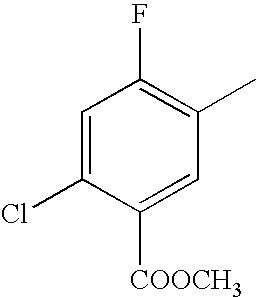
C1=C(Cl)C([COOCH3])=CC(C)=C1F
